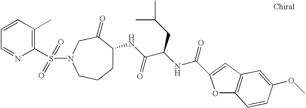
C1(S(=O)(=O)N2CC(=O)C(NC(C(NC(=O)C3=CC4=C(O3)C=CC(OC)=C4)CC(C)C)=O)CCC2)=C(C)C=CC=N1
